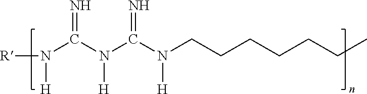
N(C(N(C(N([H])CCCCCCC)=N)[H])=N)([R])[H]
